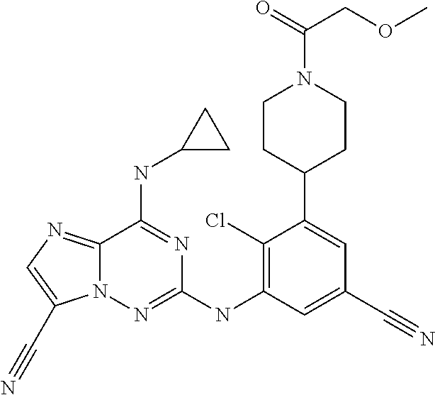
N12C(=NC=C1C#N)C(NC1CC1)=NC(NC1=C(Cl)C(C3CCN(C(COC)=O)CC3)=CC(C#N)=C1)=N2
